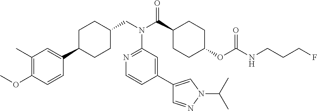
C1(C)=C(OC)C=CC(C2CCC(CN(C(C3CCC(OC(NCCCF)=O)CC3)=O)C3=NC=CC(C4=CN(C(C)C)N=C4)=C3)CC2)=C1
